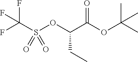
S(OC(C(OC(C)(C)C)=O)CC)(C(F)(F)F)(=O)=O
